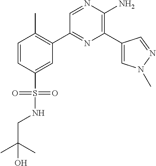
C1(C2=C(C)C=CC(S(=O)(=O)NCC(O)(C)C)=C2)=NC(C2=CN(C)N=C2)=C(N)N=C1
